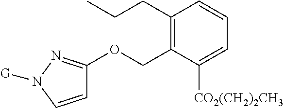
C1=CN([G])N=C1OCC1=C(CCC)C=CC=C1[CO2(CH2)2CH3]
